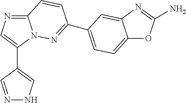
C12=NC=C(C3=CNN=C3)N1N=C(C1=CC=C3OC(N)=NC3=C1)C=C2
